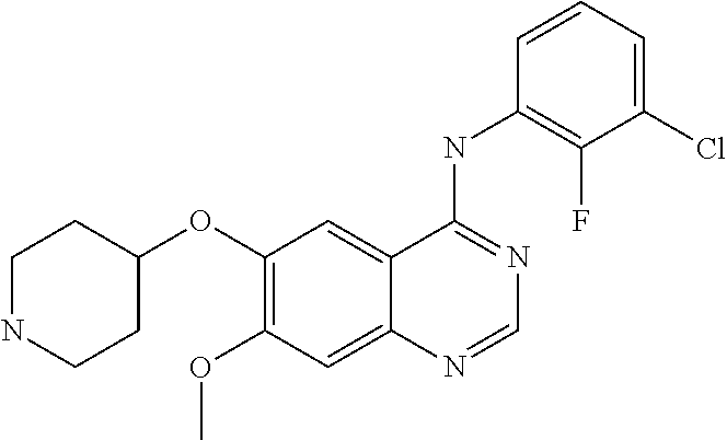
C1(OC2CCNCC2)=C(OC)C=C2C(=C1)C(NC1=C(F)C(Cl)=CC=C1)=NC=N2
